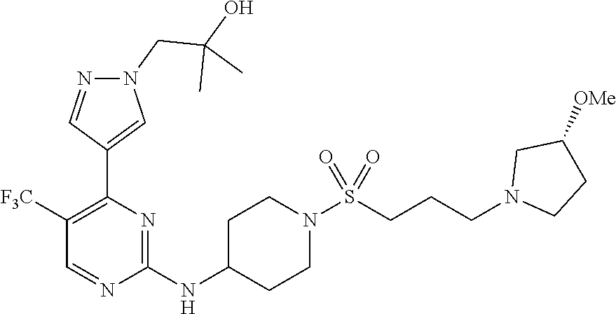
C1(NC2CCN(S(CCCN3CCC([OMe])C3)(=O)=O)CC2)=NC(C2=CN(CC(O)(C)C)N=C2)=C([F3C])C=N1
